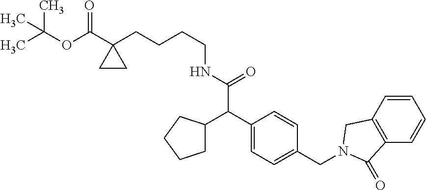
C(OC(=O)C1(CCCCNC(=O)C(C2=CC=C(CN3CC4=C(C=CC=C4)C3=O)C=C2)C2CCCC2)CC1)(C)(C)C
